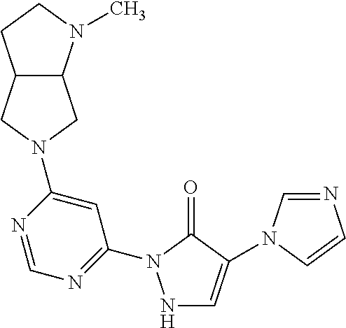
N1C=C(N2C=NC=C2)C(=O)N1C1=NC=NC(N2CC3C(C2)N(C)CC3)=C1
